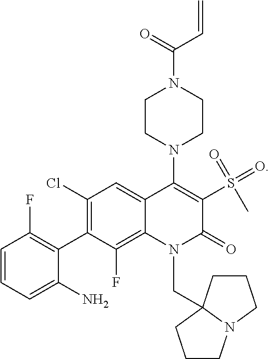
C1=CC=C(N)C(C2=C(Cl)C=C3C(=C2F)N(CC24N(CCC2)CCC4)C(=O)C(S(C)(=O)=O)=C3N2CCN(C(=O)C=C)CC2)=C1F
